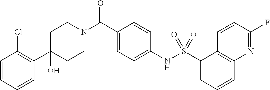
C1(C2=C(Cl)C=CC=C2)(O)CCN(C(C2=CC=C(NS(C3=CC=CC4=C3C=CC(F)=N4)(=O)=O)C=C2)=O)CC1
